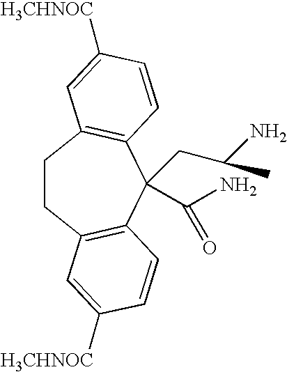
C1CC2=C(C(C(N)=O)(CC(N)C)C3=C1C=C([H3CHNOC])C=C3)C=CC([H3CHNOC])=C2
